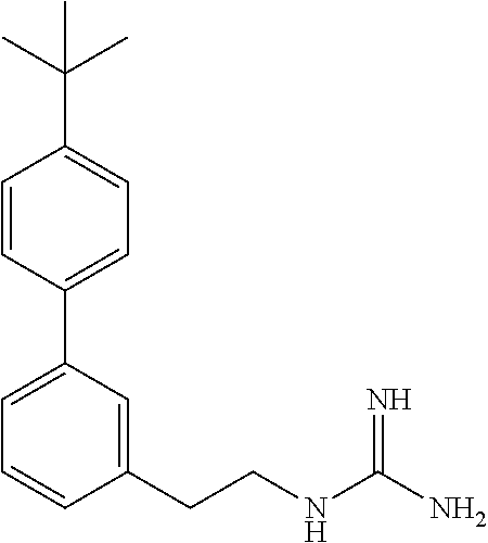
C1=CC(C2=CC=CC(CCNC(N)=N)=C2)=CC=C1C(C)(C)C
